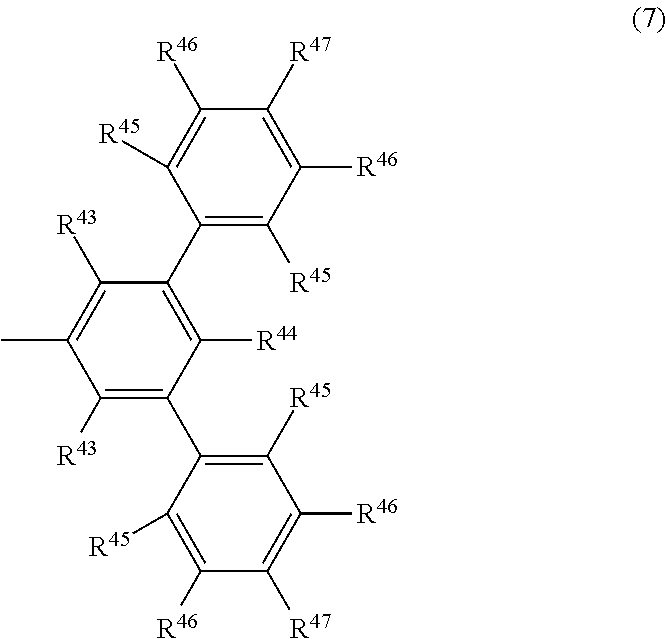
C1([R45])=C(C2=C([R43])C(C)=C([R43])C(C3=C([R45])C([R46])=C([R47])C([R46])=C3[R45])=C2[R44])C([R45])=C([R46])C([R47])=C1[R46]
